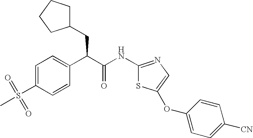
C1=C(S(=O)(C)=O)C=CC(C(C(NC2=NC=C(OC3=CC=C([CN])C=C3)S2)=O)CC2CCCC2)=C1
